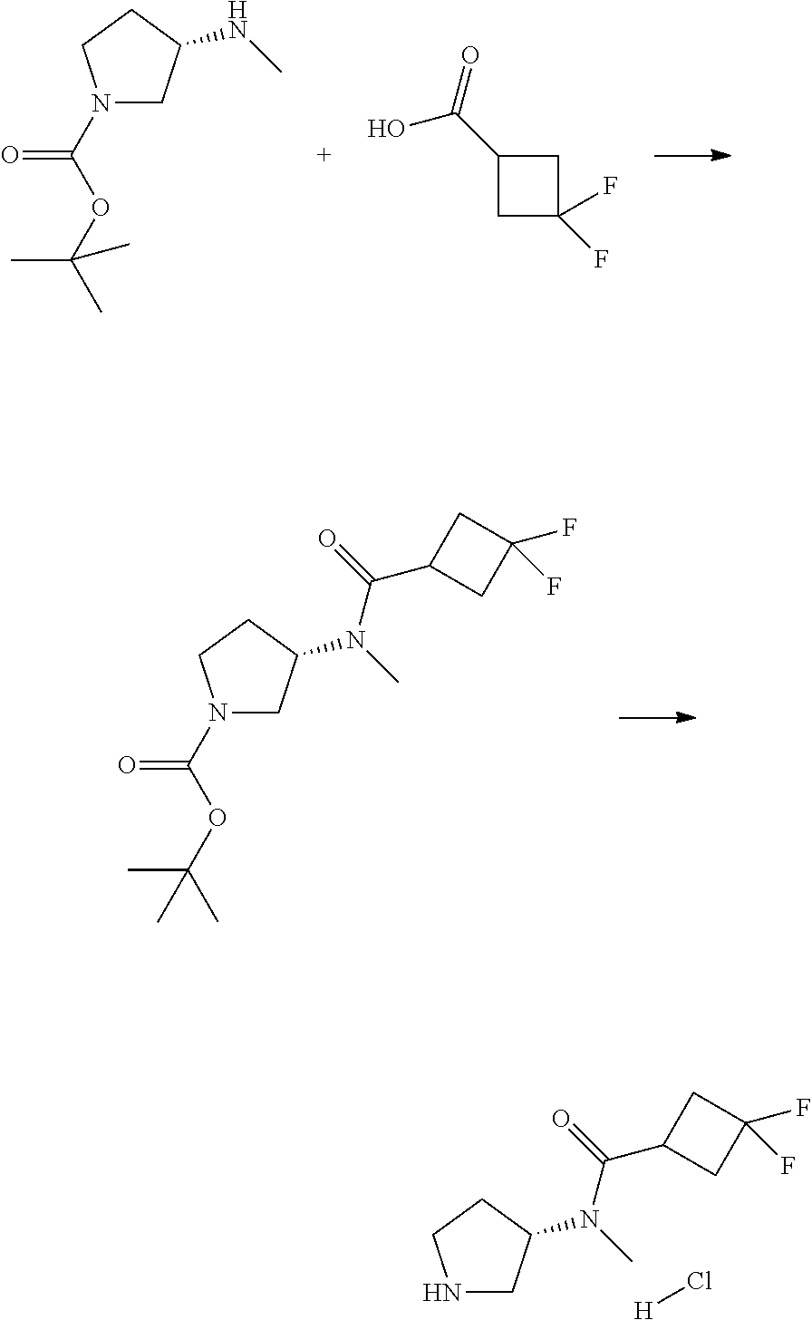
O=C(C1CC(F)(F)C1)O.N1(C(=O)OC(C)(C)C)CC(NC)CC1.N1(C(=O)OC(C)(C)C)CC(N(C)C(C2CC(F)(F)C2)=O)CC1.N1CC(N(C)C(C2CC(F)(F)C2)=O)CC1.[H]Cl
